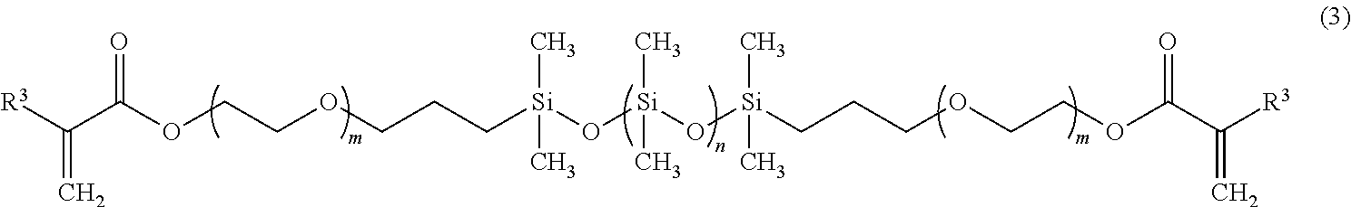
C(=C)(C(=O)OCCOCCC[Si](C)(O[Si](C)(O[Si](C)(CCCOCCOC(=O)C(=C)[R3])C)C)C)[R3]
